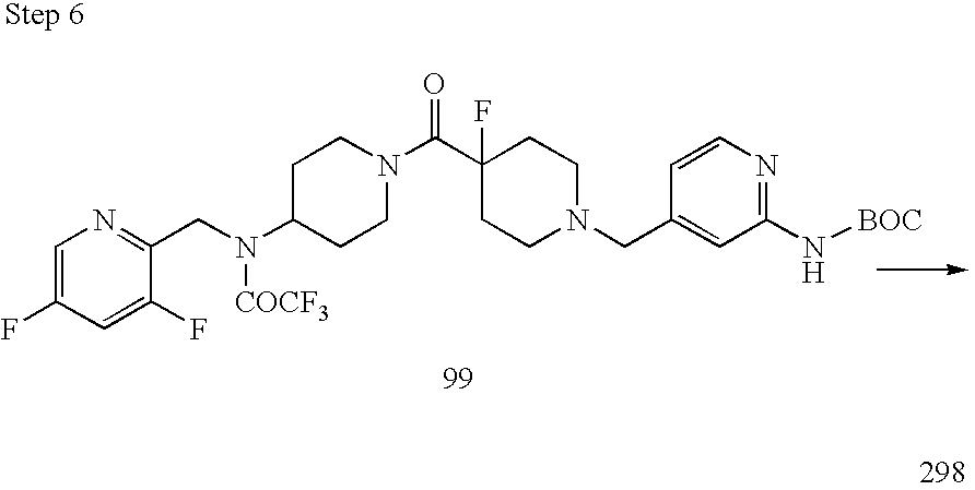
C1=C(F)C=C(F)C(CN(C2CCN(C(C3(F)CCN(CC4=CC(N[BOC])=NC=C4)CC3)=O)CC2)[COCF3])=N1
